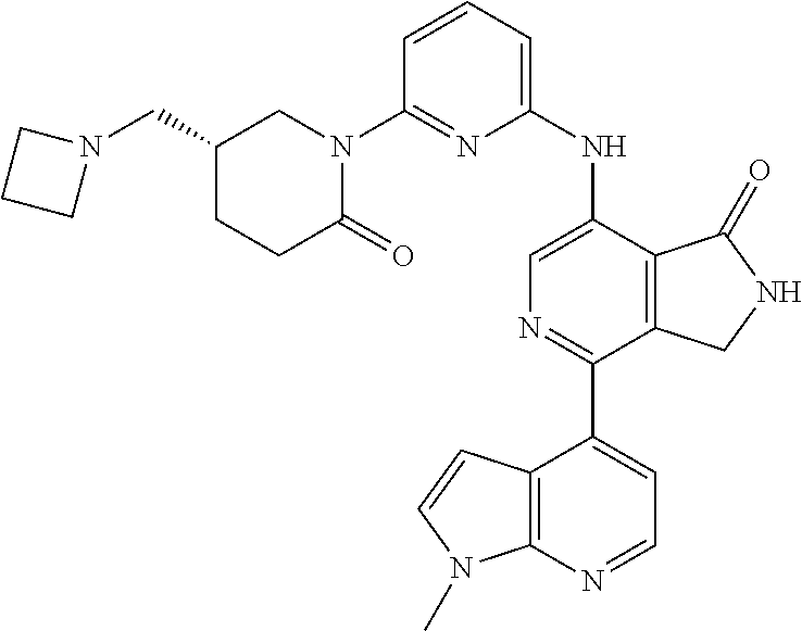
C1(N2CC(CN3CCC3)CCC2=O)=NC(NC2=CN=C(C3=CC=NC4=C3C=CN4C)C3=C2C(=O)NC3)=CC=C1
